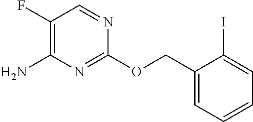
C1(OCC2=CC=CC=C2I)=NC(N)=C(F)C=N1
